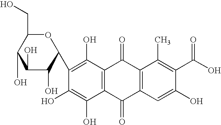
C12=C(C(O)=C(C3OC(CO)C(O)C(O)C3O)C(O)=C1O)C(=O)C1=C(C2=O)C=C(O)C(C(O)=O)=C1C
